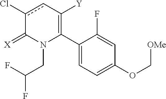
C1(C2=C([Y])cc(Cl)C(=[X])N2CC(F)F)=CC=C(OC[OMe])C=C1F
